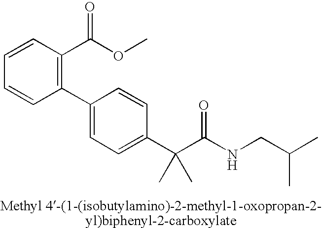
C1(C2=CC=C(C(C(NCC(C)C)=O)(C)C)C=C2)=C(C(OC)=O)C=CC=C1
